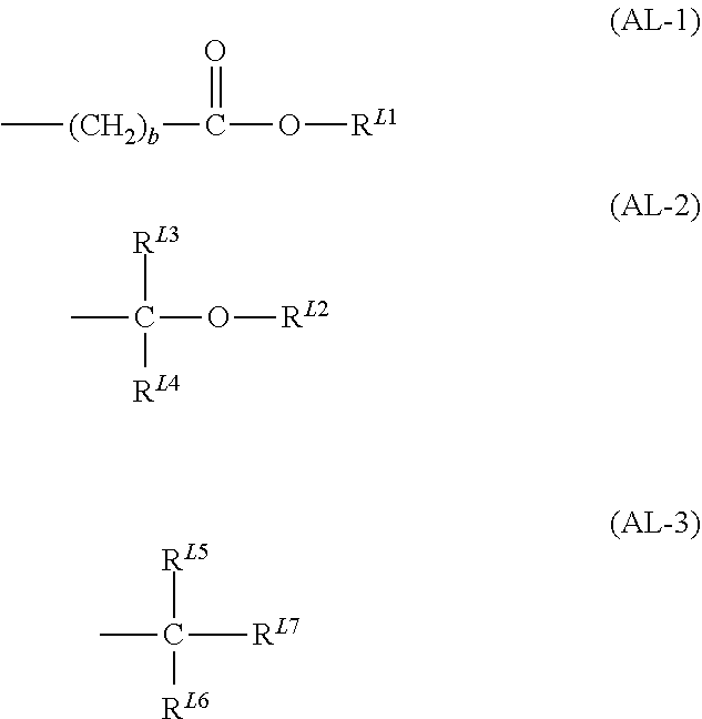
CC([RL5])([RL6])C.[RL7].C[(CH2)b]C(=O)O[RL1].CC([RL3])([RL4])O[RL2]
